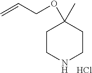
C1CNCCC1(OCC=C)C.Cl
